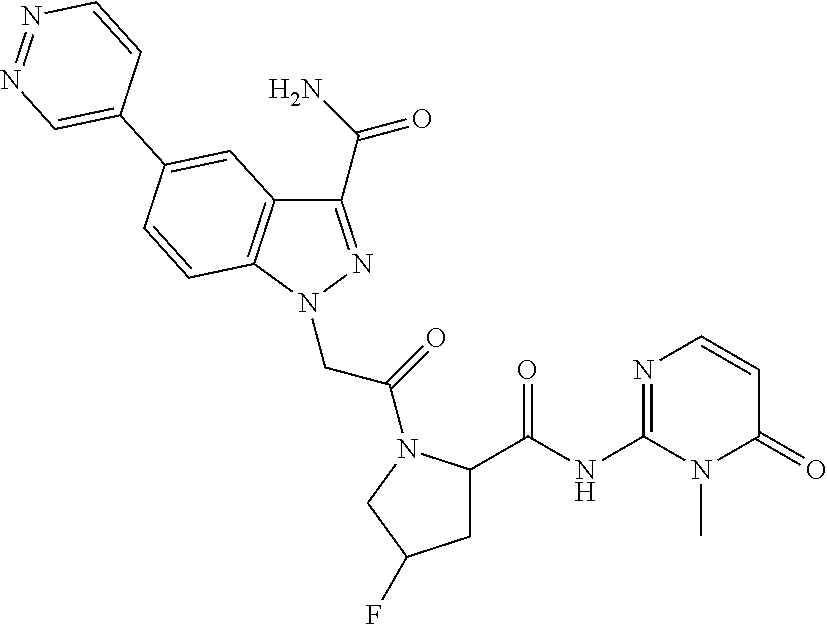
C1(C(=O)N)=NN(CC(=O)N2C(C(NC3=NC=CC(=O)N3C)=O)CC(F)C2)C2=C1C=C(C1=CN=NC=C1)C=C2
